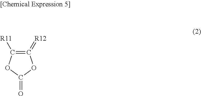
C1(=[R12])=C([R11])OC(=O)O1
